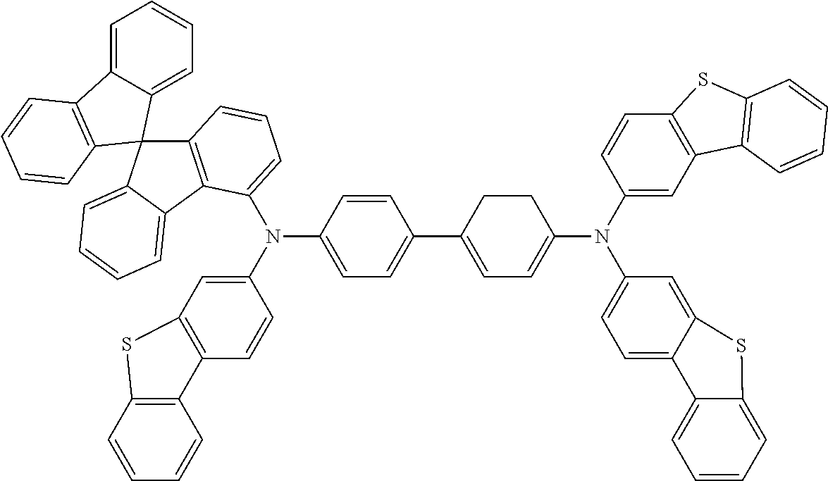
C1=C2C(=CC=C1)C1(C3=C2C=CC=C3)C2=C(C3=CC=CC=C13)C(N(C1=CC3=C(C=C1)C1=C(C=CC=C1)S3)C1=CC=C(C3=CC=C(N(C4=CC=C5C(=C4)SC4=CC=CC=C54)C4=CC5=C(C=C4)SC4=C5C=CC=C4)CC3)C=C1)=CC=C2
